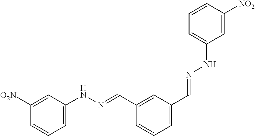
C1([O2N])=CC(NN=CC2=CC(C=NNC3=CC=CC([NO2])=C3)=CC=C2)=CC=C1
